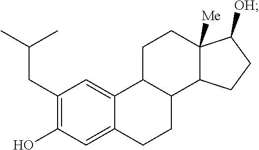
C1(CC(C)C)=C(O)C=C2C(=C1)C1C(CC2)C2C([Me])(CC1)C([OH])CC2
